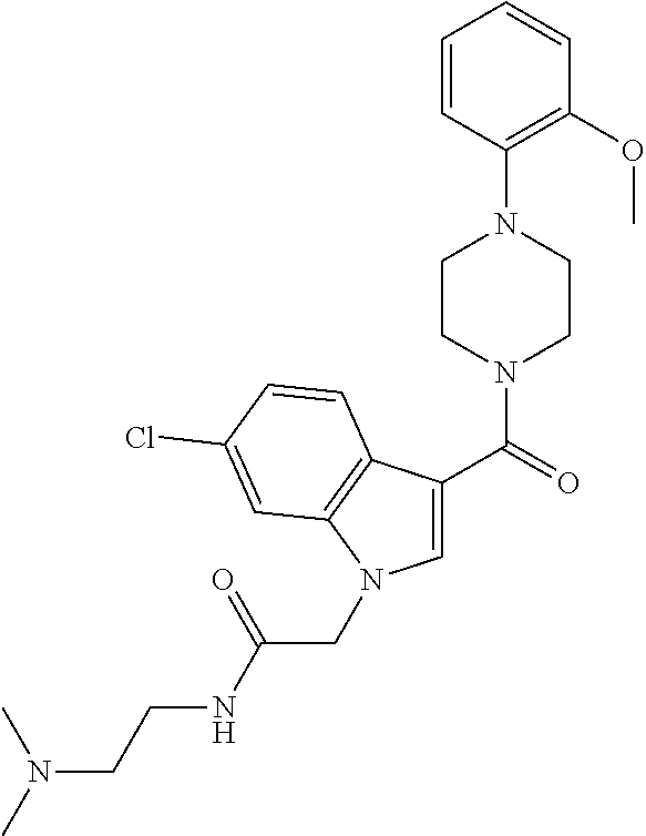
C1=CC(N2CCN(C(=O)C3=CN(CC(NCCN(C)C)=O)C4=C3C=CC(Cl)=C4)CC2)=C(OC)C=C1
